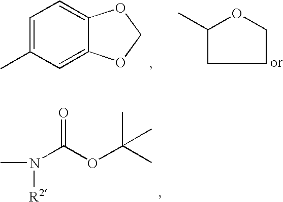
C1=C(C)C=C2C(=C1)OCO2.C1(C)CCCO1.CN(C(OC(C)(C)C)=O)[R2]
